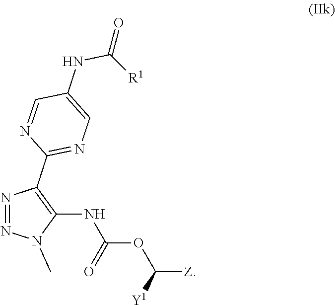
N1=NN(C)C(NC(=O)OC([Y1])[Z])=C1C1=NC=C(NC([R1])=O)C=N1
